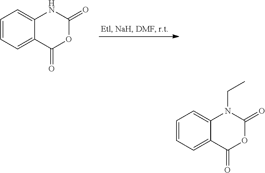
C1=CC=C2C(=C1)NC(=O)OC2=O.C1=CC=C2C(=C1)N(CC)C(=O)OC2=O
